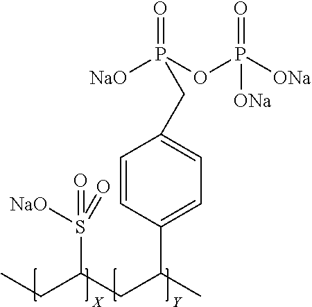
C1=CC(C(C)CC(CC)S([NaO])(=O)=O)=CC=C1CP([NaO])(OP([ONa])(=O)[ONa])=O
